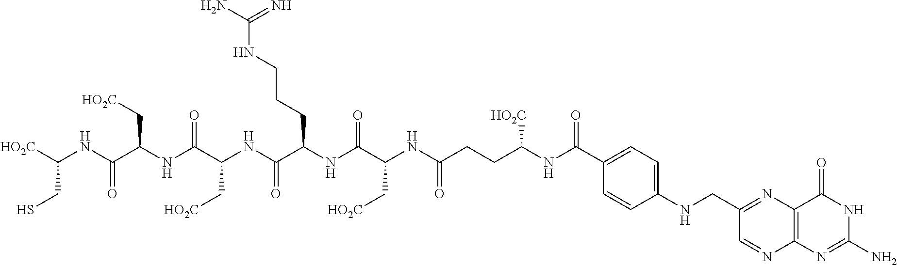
[HO2C]C(NC(C(NC(C(NC(C(NC(C(NC(=O)CCC(NC(=O)C1=CC=C(NCC2=NC3=C(N=C2)N=C(N)NC3=O)C=C1)[HO2C])C[HO2C])=O)CCCNC(N)=N)=O)C[HO2C])=O)C[HO2C])=O)CS
